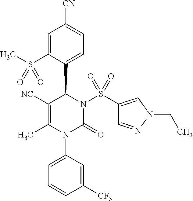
C1([NC])=C(C)N(C2=CC=CC([CF3])=C2)C(=O)N(S(C2=CN(CC)N=C2)(=O)=O)C1C1=CC=C([CN])C=C1S(C)(=O)=O
